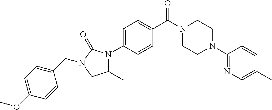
C1=C(N2C(C)CN(CC3=CC=C(OC)C=C3)C2=O)C=CC(C(N2CCN(C3=NC=C(C)C=C3C)CC2)=O)=C1
